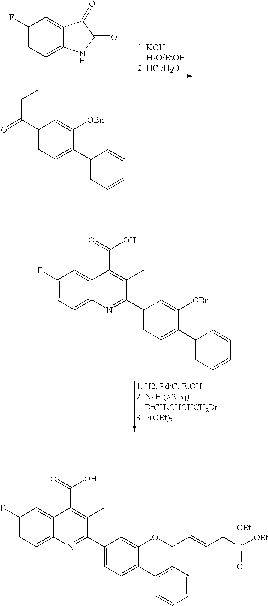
C1(F)=CC=C2C(=C1)C(=O)C(=O)N2.C1(C(=O)CC)=CC=C(C2=CC=CC=C2)C([OBn])=C1.C1(F)=CC=C2C(=C1)C(C(=O)O)=C(C)C(C1=CC=C(C3=CC=CC=C3)C([OBn])=C1)=N2.C1(F)=CC=C2C(=C1)C(C(=O)O)=C(C)C(C1=CC=C(C3=CC=CC=C3)C(OCC=CCP([OEt])(=O)[OEt])=C1)=N2
